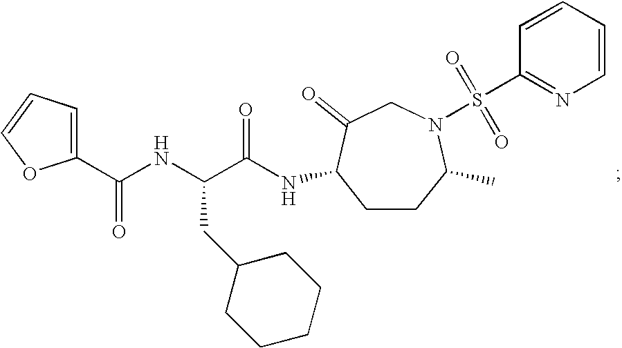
C(NC(C(=O)NC1CCC(C)N(S(C2=NC=CC=C2)(=O)=O)CC1=O)CC1CCCCC1)(=O)C1=CC=CO1
